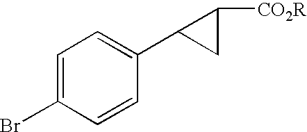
C1=C(Br)C=CC(C2CC2[CO2R])=C1
